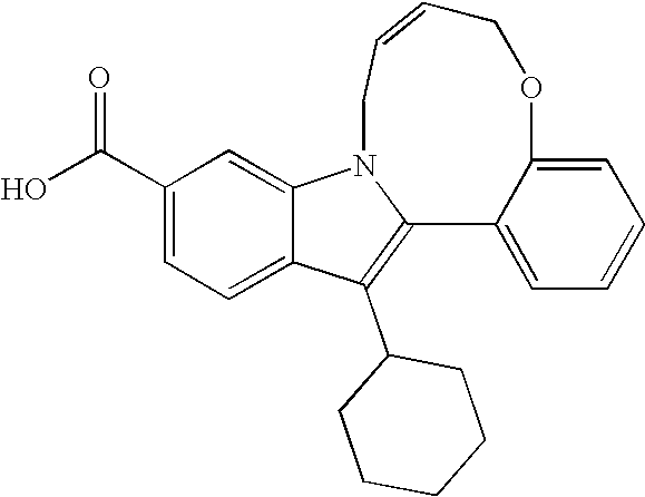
C1(C(O)=O)=CC=C2C(=C1)N1CC=CCOC3=CC=CC=C3C1=C2C1CCCCC1
